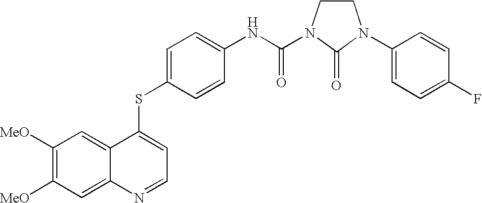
C12=CC([MeO])=C([MeO])C=C1N=CC=C2SC1=CC=C(NC(=O)N2CCN(C3=CC=C(F)C=C3)C2=O)C=C1
